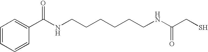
C1=C(C(NCCCCCCNC(CS)=O)=O)C=CC=C1
